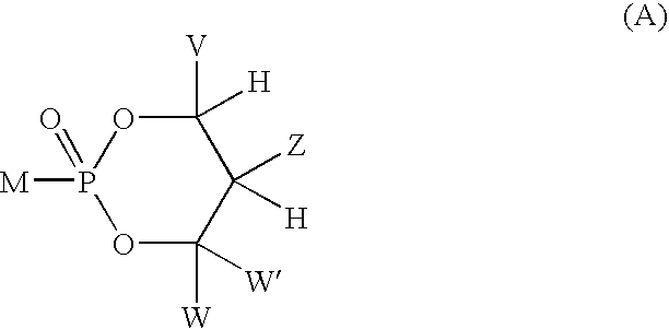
C1([V])([H])OP([M])(=O)OC([W])([W])C1([Z])[H]
